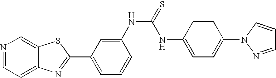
N1=CC=C2C(=C1)SC(C1=CC=CC(NC(=S)NC3=CC=C(N4C=CC=N4)C=C3)=C1)=N2
